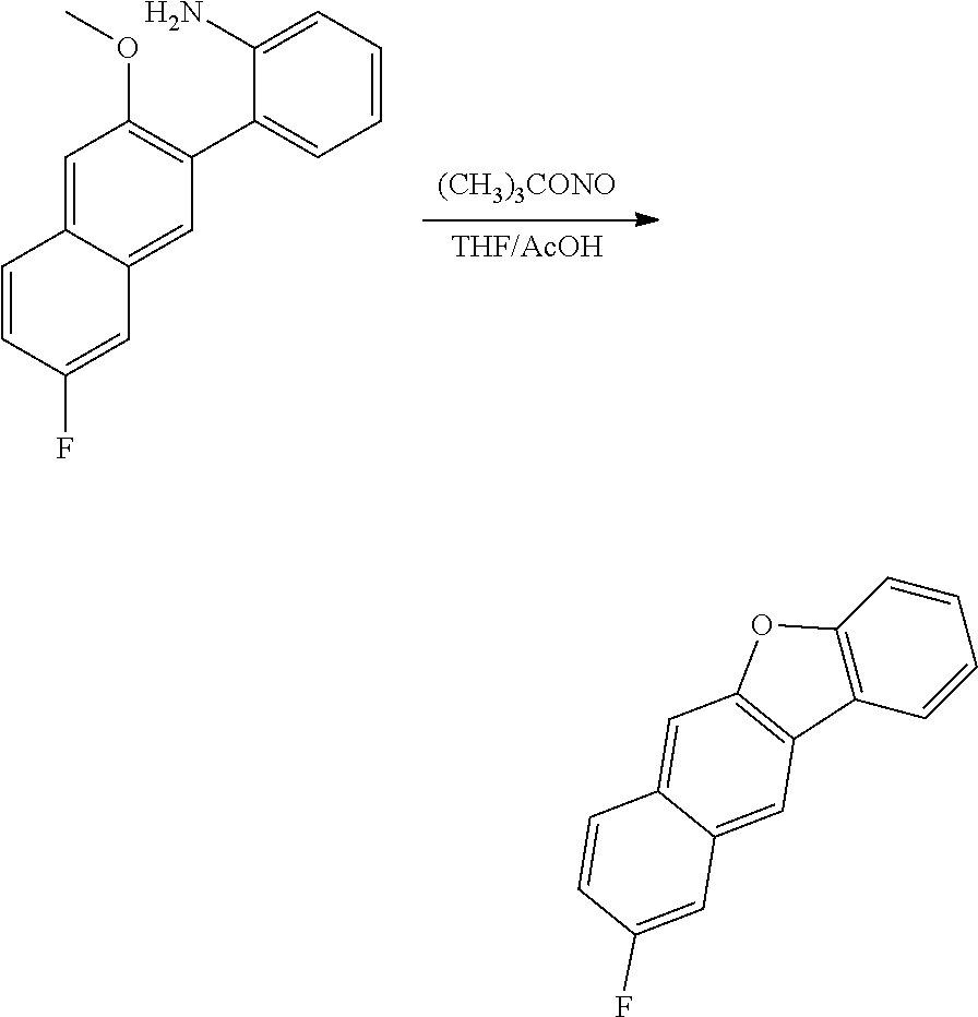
[(CH3)3CONO].[THF/AcOH].C1=CC(F)=CC2=CC(C3=CC=CC=C3N)=C(OC)C=C12.C12=C(C=CC=C1)C1=C(O2)C=C2C(=C1)C=C(F)C=C2
